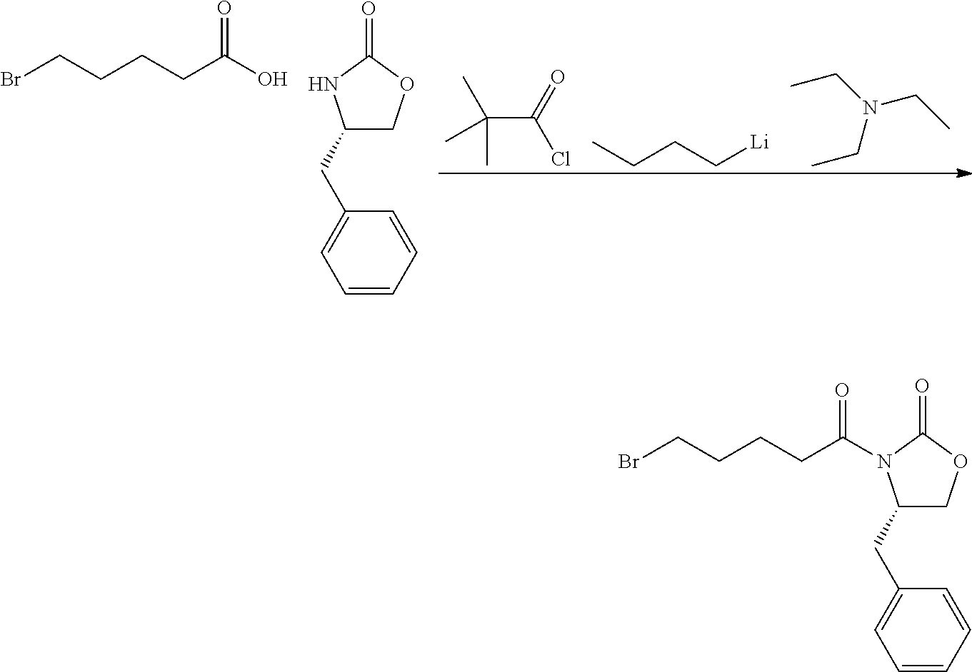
C(C(Cl)=O)(C)(C)C.CCCC[Li].CCN(CC)CC.BrCCCCC(O)=O.C1(CC2=CC=CC=C2)COC(=O)N1.C1(CC2=CC=CC=C2)COC(=O)N1C(CCCCBr)=O
